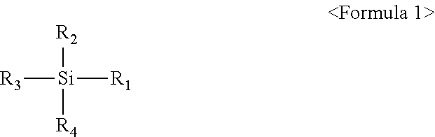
[R3][Si]([R1])([R2])[R4]
